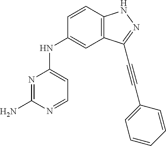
N1=C(N)N=CC=C1NC1=CC2=C(C=C1)NN=C2C#CC1=CC=CC=C1
